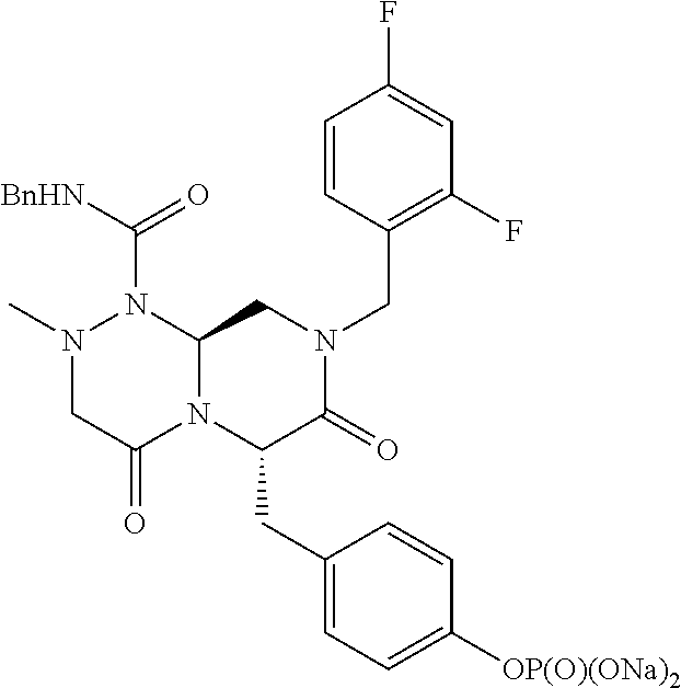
N1(C)CC(=O)N2C(N1C([BnHN])=O)CN(CC1=C(F)C=C(F)C=C1)C(=O)C2CC1=CC=C([OP(O)(ONa)2])C=C1
